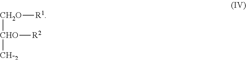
[CH2O]([CHO]([R2])[CH-2])[R1]
